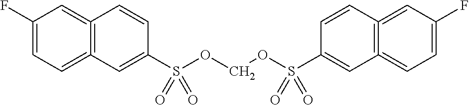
C12=C(=CC=C(F)C=1)C=C(S(OCOS(C1=CC3=C(=CC(F)=CC=3)C=C1)(=O)=O)(=O)=O)C=C2
